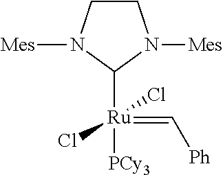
C1([Ru](=C[Ph])(Cl)(Cl)[PCy3])N([Mes])CCN1[Mes]
